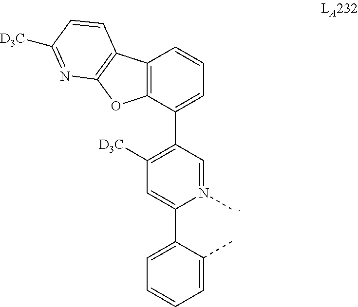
C1([D3C])=C(C2=CC=CC3=C2OC2=C3C=CC([D3C])=N2)C=N(C)C(C2=CC=CC=C2C)=C1
